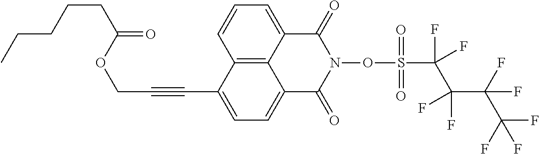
C12=C3C(=CC=C1)C(=O)N(OS(C(C(C(F)(F)C(F)(F)F)(F)F)(F)F)(=O)=O)C(=O)C3=CC=C2C#CCOC(CCCCC)=O
